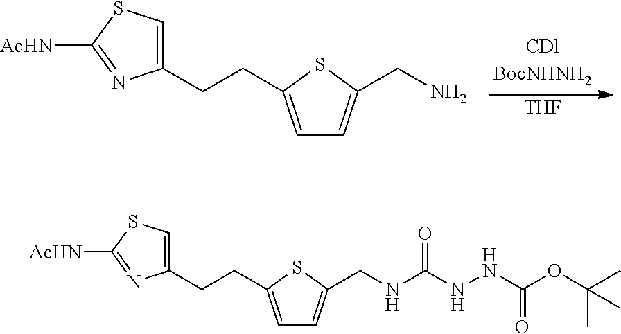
[THF].C1(CCC2=CC=C(CN)S2)=CSC([AcHN])=N1.C1(CCC2=CC=C(CNC(NNC(OC(C)(C)C)=O)=O)S2)=CSC([AcHN])=N1
